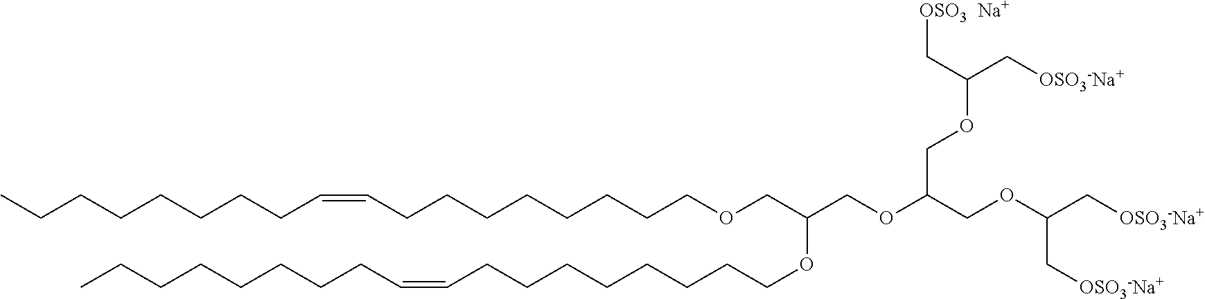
CCCCCCCCC=CCCCCCCCCOCC(OCCCCCCCCC=CCCCCCCCC)COC(COC(C[OSO3-Na+])C[OSO3-Na+])COC(C[OSO3-Na+])C[OSO3  Na+]
